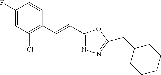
C1(F)=CC(Cl)=C(C=CC2=NN=C(CC3CCCCC3)O2)C=C1
